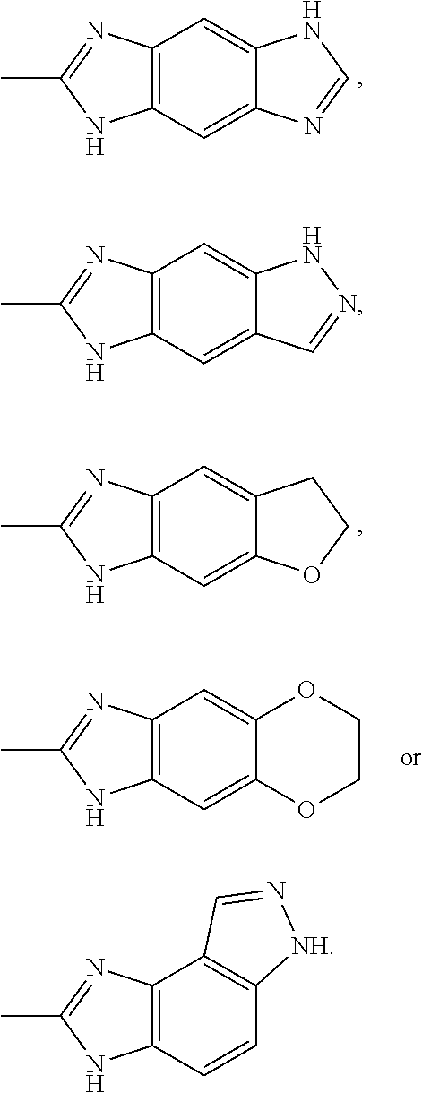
C12=C(C=C3C(=C1)NN=C3)NC(C)=N2.C12=C(C=C3C(=C1)NC=N3)NC(C)=N2.C12=C(C=C3C(=C1)CCO3)NC(C)=N2.C12=C(C=C3C(=C1)OCCO3)NC(C)=N2.C12=C(C=CC3=C1C=N[NH]3)NC(C)=N2
